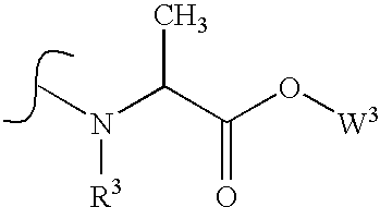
N(C)(C(C(O[W3])=O)C)[R3]
